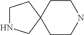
C1NCC2(C1)CCNCC2
